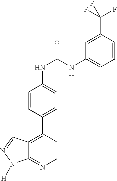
C1=CC(C2=C3C(=NC=C2)N([H])N=C3)=CC=C1NC(NC1=CC=CC(C(F)(F)F)=C1)=O
